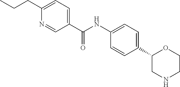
C1(C(NC2=CC=C(C3CNCCO3)C=C2)=O)=CC=C(CCC)N=C1
